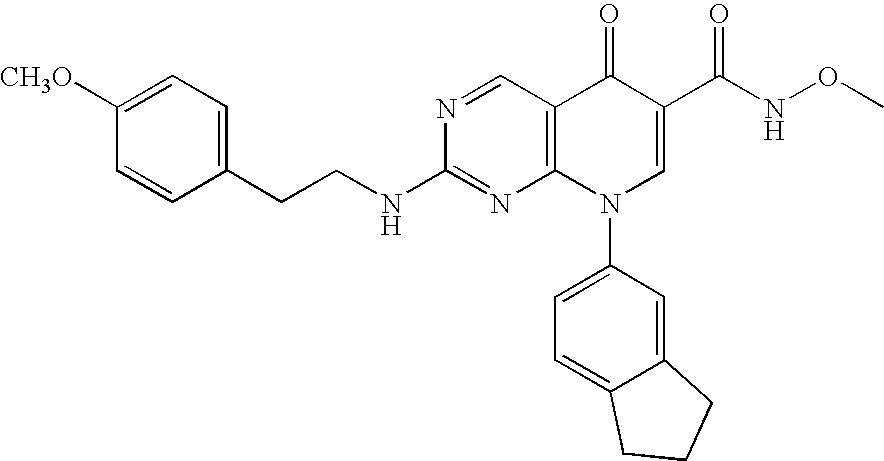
N1=CC2=C(N=C1NCCC1=CC=C([CH3O])C=C1)N(C1=CC=C3C(=C1)CCC3)C=C(C(NOC)=O)C2=O
